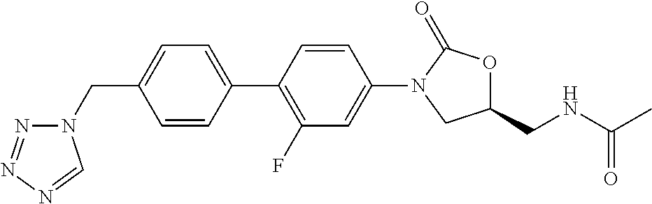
C1(CN2N=NN=C2)=CC=C(C2=C(F)C=C(N3C(=O)OC(CNC(C)=O)C3)C=C2)C=C1
